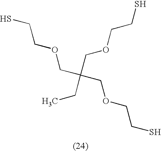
SCCOCC(COCCS)(CC)COCCS
